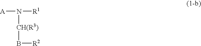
[A]N([R1])[CH(R3)]B[R2]
